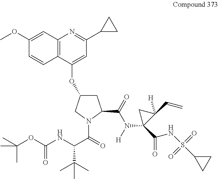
C12=C(C(OC3CC(C(=O)N([H])C4(C(=O)NS(=O)(=O)C5CC5)C(C=C)([H])C4)N(C(=O)C(NC(OC(C)(C)C)=O)C(C)(C)C)C3)=CC(C3CC3)=N1)C=CC(OC)=C2
